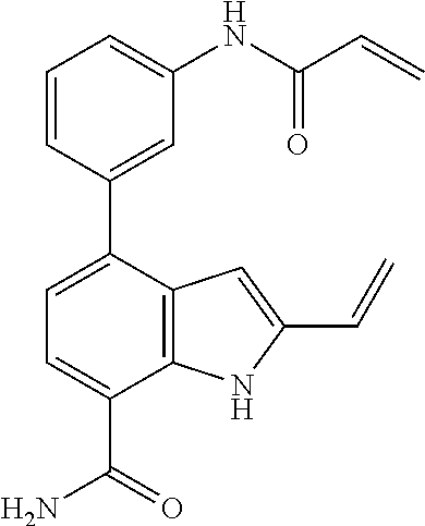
C1=CC(C2=CC=C(C(=O)N)C3=C2C=C(C=C)N3)=CC(NC(C=C)=O)=C1
